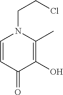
C1=CC(=O)C(O)=C(C)N1CCCl
